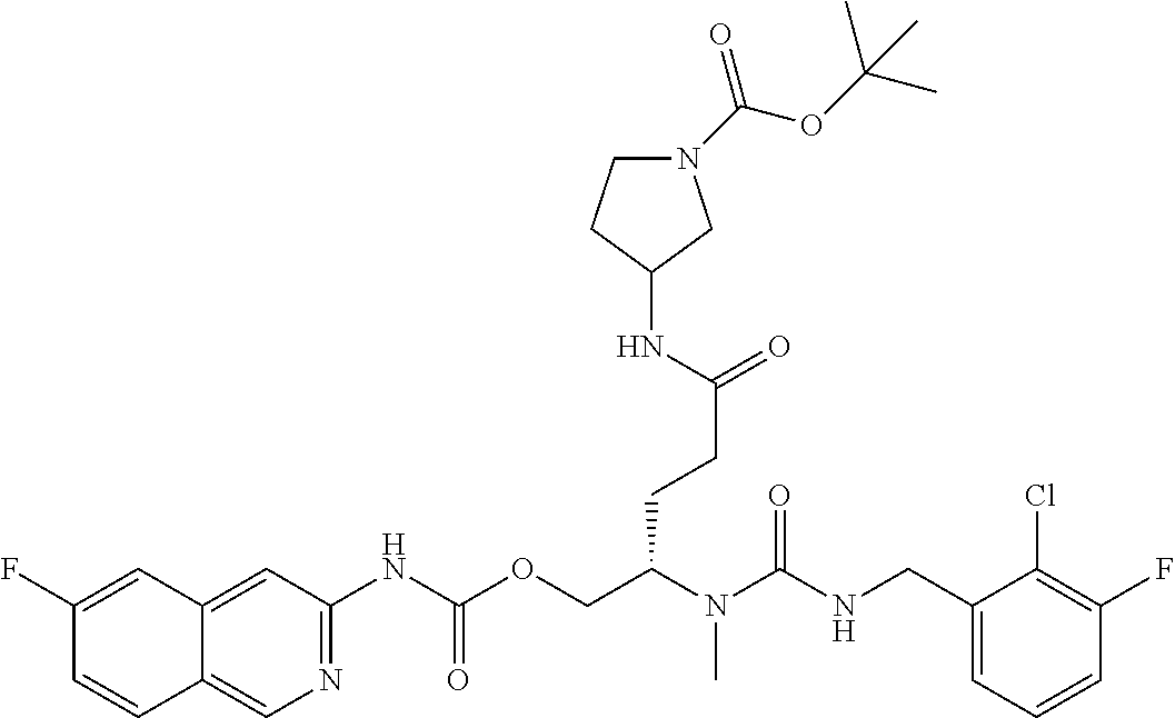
N1=C(NC(OCC(N(C(NCC2=CC=CC(F)=C2Cl)=O)C)CCC(NC2CCN(C(=O)OC(C)(C)C)C2)=O)=O)C=C2C(=C1)C=CC(F)=C2
